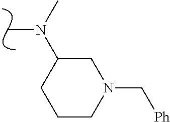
CN(C)C1CCCN(C[Ph])C1
